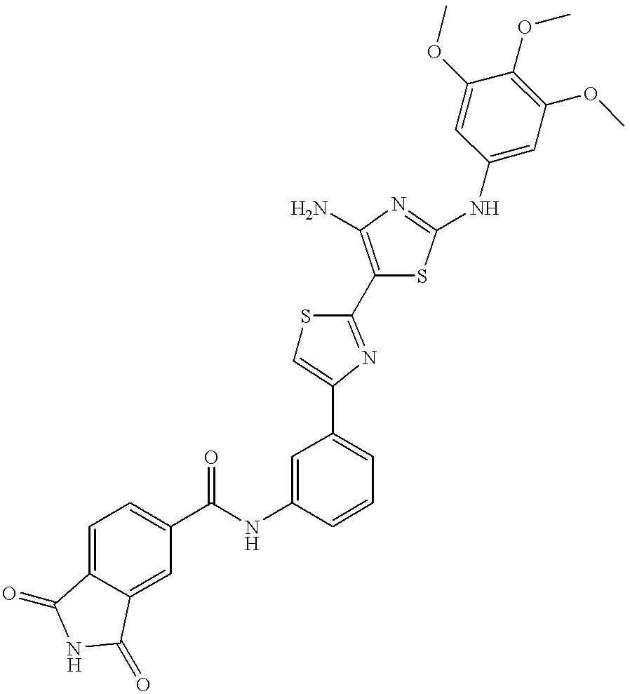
C(NC1=CC(C2=CSC(C3=C(N)N=C(NC4=CC(OC)=C(OC)C(OC)=C4)S3)=N2)=CC=C1)(=O)C1=CC=C2C(=C1)C(=O)NC2=O
